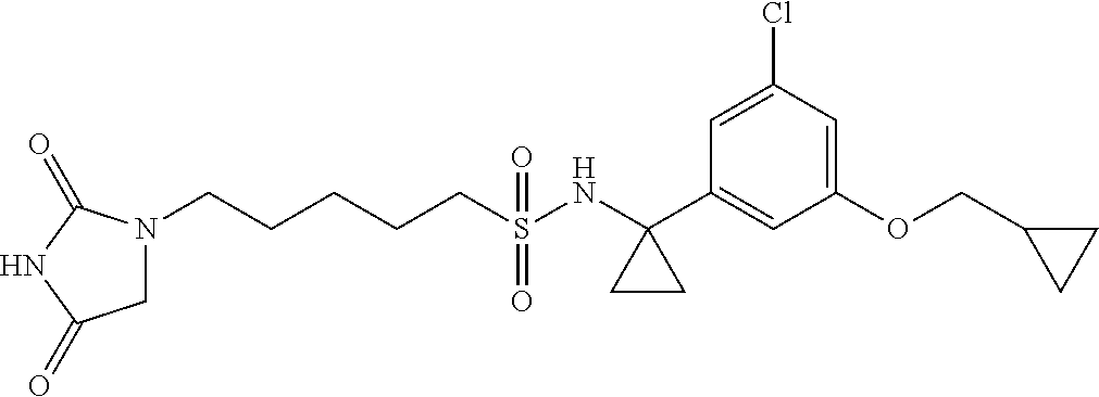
N1(CCCCCS(NC2(C3=CC(OCC4CC4)=CC(Cl)=C3)CC2)(=O)=O)CC(=O)NC1=O
